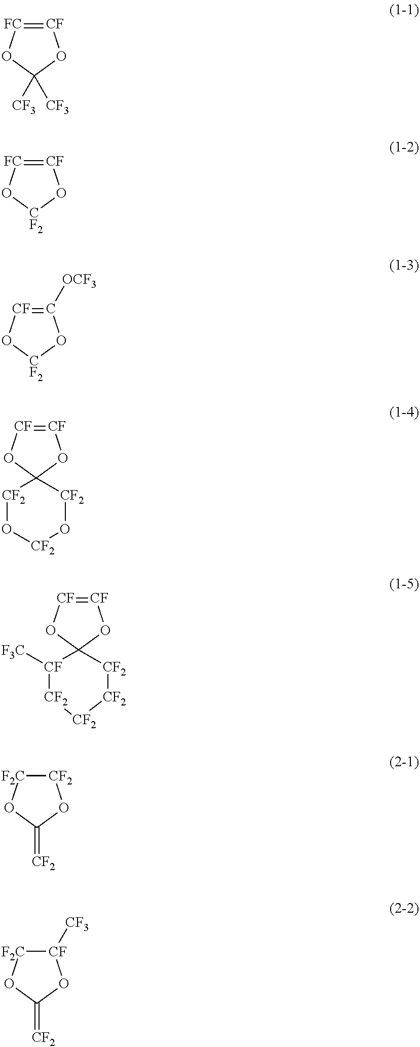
[CF]1=[FC]OC([CF3])([CF3])O1.[CF]1=[FC]O[CF2]O1.C1([OCF3])=[CF]O[CF2]O1.[CF]1=[CF]OC2(O1)[CF2]O[CF2]O[CF2]2.[CF]1=[CF]OC2(O1)[CF]([F3C])[CF2][CF2][CF2][CF2]2.[CF2]1[F2C]OC(=[CF2])O1.[CF]1([CF3])[F2C]OC(=[CF2])O1
